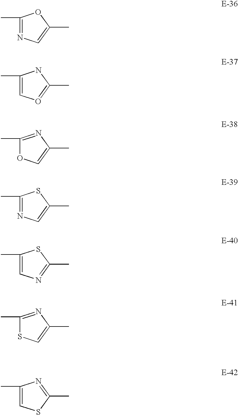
N1=C(C)OC(C)=C1.C1=C(C)NC(C)=O1.O1C(C)=NC(C)=C1.N1=C(C)SC(C)=C1.C1=C(C)SC(C)=N1.S1C(C)=NC(C)=C1.C1=C(C)N=C(C)S1
